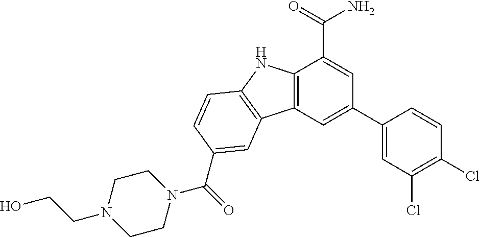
C12=C(C=C(C3=CC(Cl)=C(Cl)C=C3)C=C1C(=O)N)C1=C(N2)C=CC(C(N2CCN(CCO)CC2)=O)=C1
